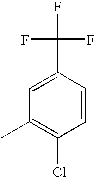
C1=CC(C(F)(F)F)=CC(C)=C1Cl
